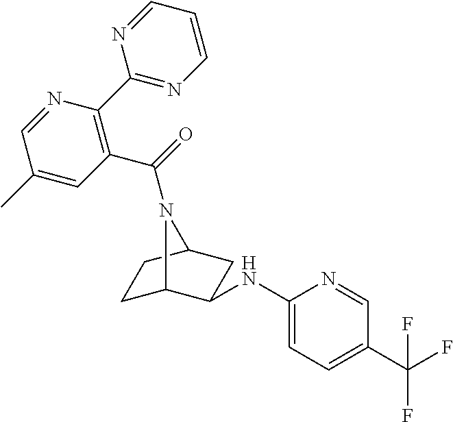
C1C2C(NC3=CC=C(C(F)(F)F)C=N3)CC(C1)N2C(=O)C1=C(C2=NC=CC=N2)N=CC(C)=C1
